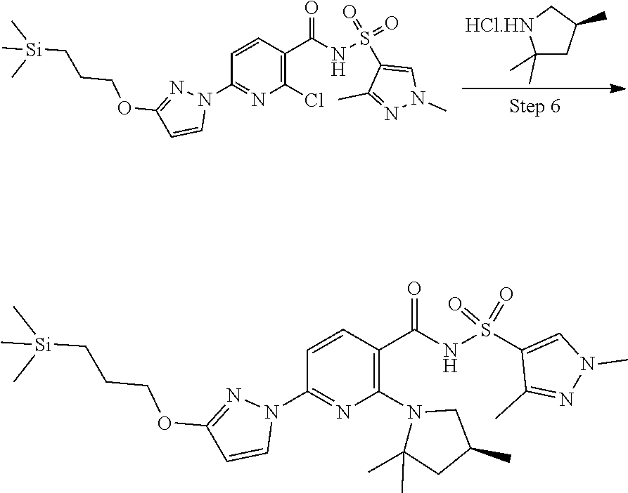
ClC1=C(C(NS(=O)(=O)C2=CN(C)N=C2C)=O)C=CC(N2N=C(OCCC[Si](C)(C)C)C=C2)=N1.[HCl.HN]1C(C)(C)CC(C)C1.N1(C2=C(C(NS(=O)(C3=CN(C)N=C3C)=O)=O)C=CC(N3N=C(OCCC[Si](C)(C)C)C=C3)=N2)C(C)(C)CC(C)C1
